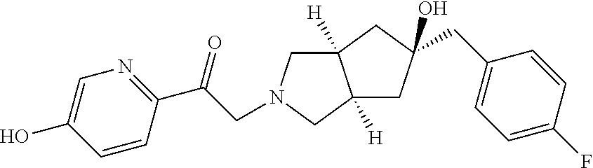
C12([H])CN(CC(C3=NC=C(O)C=C3)=O)CC1([H])CC(CC1=CC=C(F)C=C1)(O)C2
